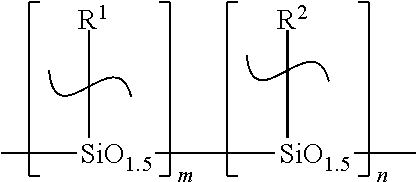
C([R1])[SiO1.5](C)[SiO1.5](C)C[R2]
